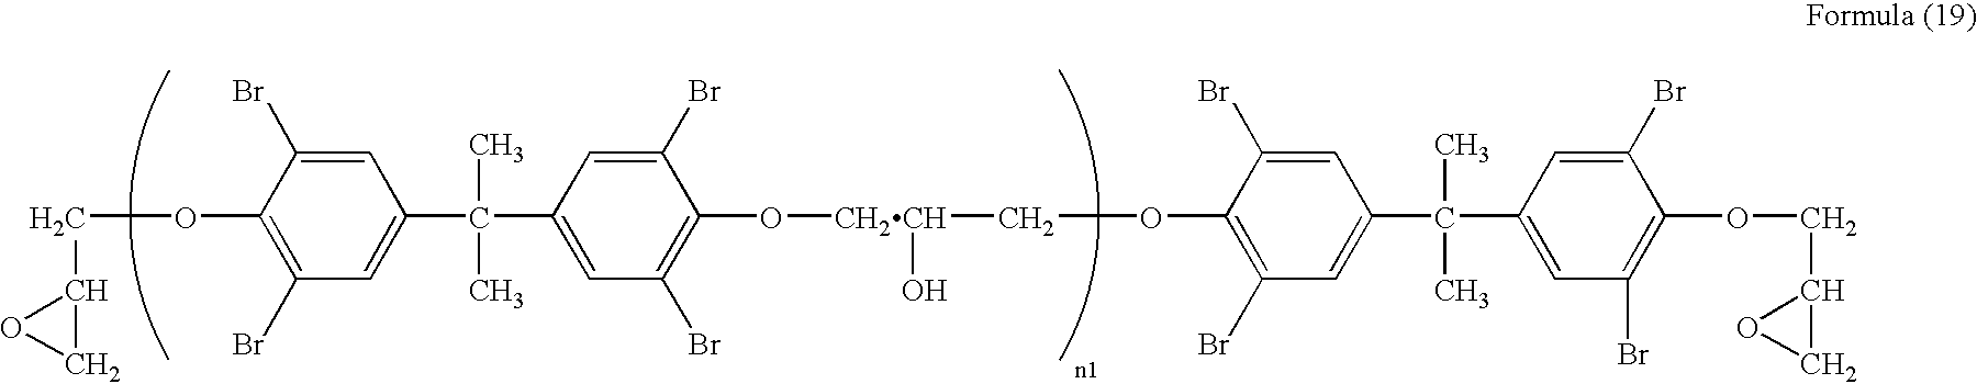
C1(OCC2OC2)=C(Br)C=C(C(C)(C)C2=CC(Br)=C(O[CH2CH](O)COC3=C(Br)C=C(C(C)(C)C4=CC(Br)=C(OCC5OC5)C(Br)=C4)C=C3Br)C(Br)=C2)C=C1Br
